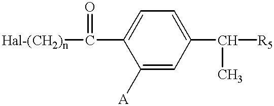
C(C1=CC=C(C([R5])C)C=C1[A])(=O)[Hal-(CH2)n]
